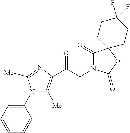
N1(C2=CC=CC=C2)C([Me])=C(C(CN2C(=O)C3(OC2=O)CCC(F)(F)CC3)=O)N=C1[Me]
